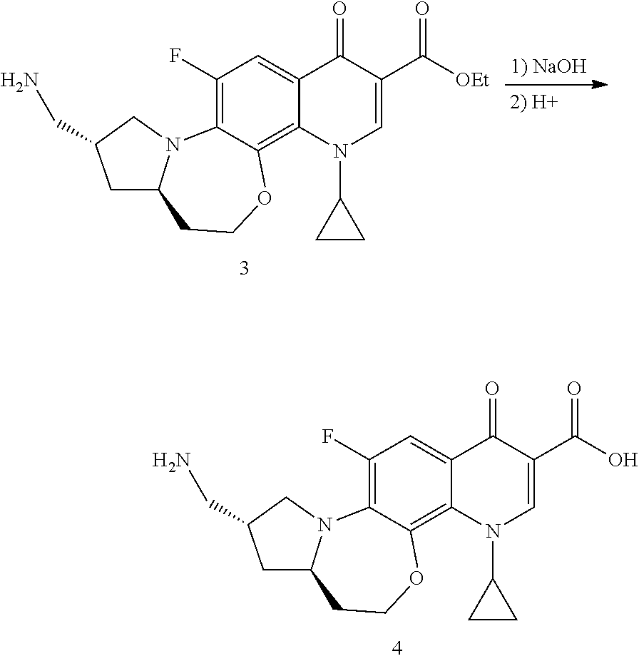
C1(F)=C2C(=C3C(=C1)C(=O)C(C(O)=O)=CN3C1CC1)OCCC1N2CC(CN)C1.C1(F)=C2C(=C3C(=C1)C(=O)C(C([OEt])=O)=CN3C1CC1)OCCC1N2CC(CN)C1
